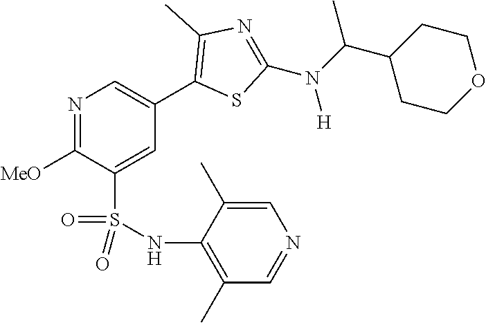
N1=C([MeO])C(S(NC2=C(C)C=NC=C2C)(=O)=O)=CC(C2=C(C)N=C(N(C(C3CCOCC3)C)[H])S2)=C1
